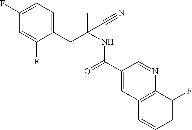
C1(F)=CC=C(CC(NC(C2=CC3=C(N=C2)C(F)=CC=C3)=O)(C)C#N)C(F)=C1
